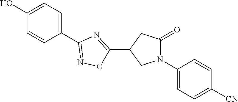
C1(O)=CC=C(C2=NOC(C3CN(C4=CC=C([CN])C=C4)C(=O)C3)=N2)C=C1
